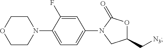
C1(C[N3])OC(=O)N(C2=CC=C(N3CCOCC3)C(F)=C2)C1
